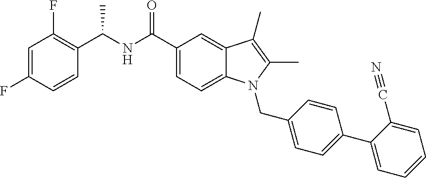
C1=C(F)C=CC(C(NC(C2=CC=C3C(=C2)C(C)=C(C)N3CC2=CC=C(C3=CC=CC=C3C#N)C=C2)=O)C)=C1F
